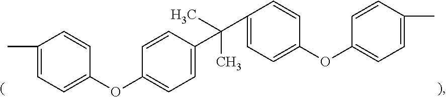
C1=CC(C)=CC=C1OC1=CC=C(C(C2=CC=C(OC3=CC=C(C)C=C3)C=C2)(C)C)C=C1
